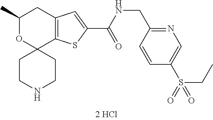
C1C(C)OC2(C3=C1C=C(C(NCC1=NC=C(S(CC)(=O)=O)C=C1)=O)S3)CCNCC2
